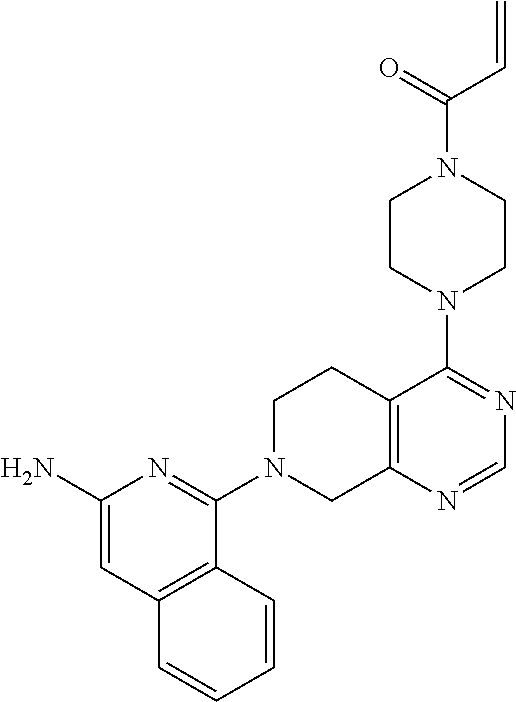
C12=C(N=CN=C1N1CCN(C(=O)C=C)CC1)CN(C1=NC(N)=CC3=C1C=CC=C3)CC2
